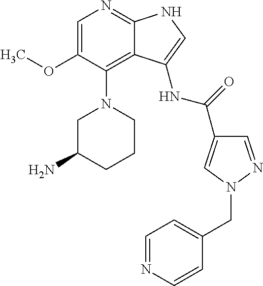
C1=C(OC)C(N2CC(N)CCC2)=C2C(=N1)NC=C2NC(=O)C1=CN(CC2=CC=NC=C2)N=C1
